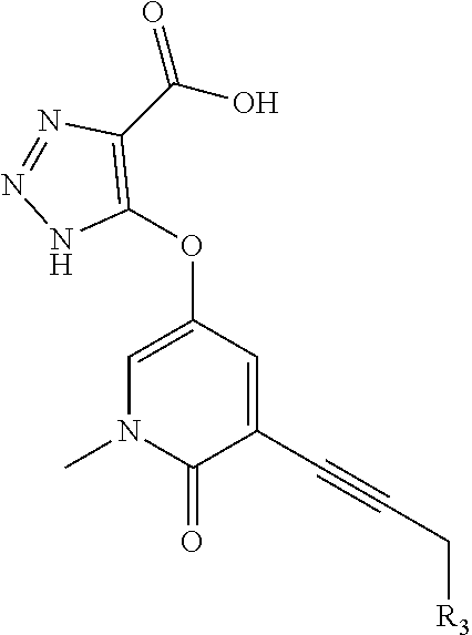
C1(OC2=CN(C)C(=O)C(C#CC[R3])=C2)=C(C(O)=O)N=NN1
